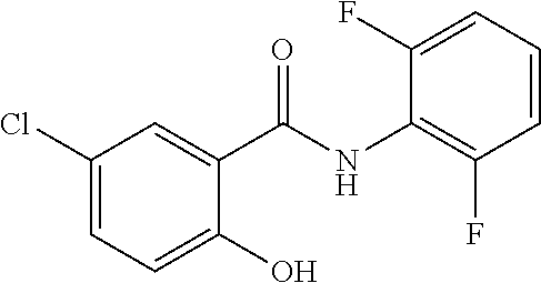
C1(Cl)=CC=C(O)C(C(NC2=C(F)C=CC=C2F)=O)=C1
